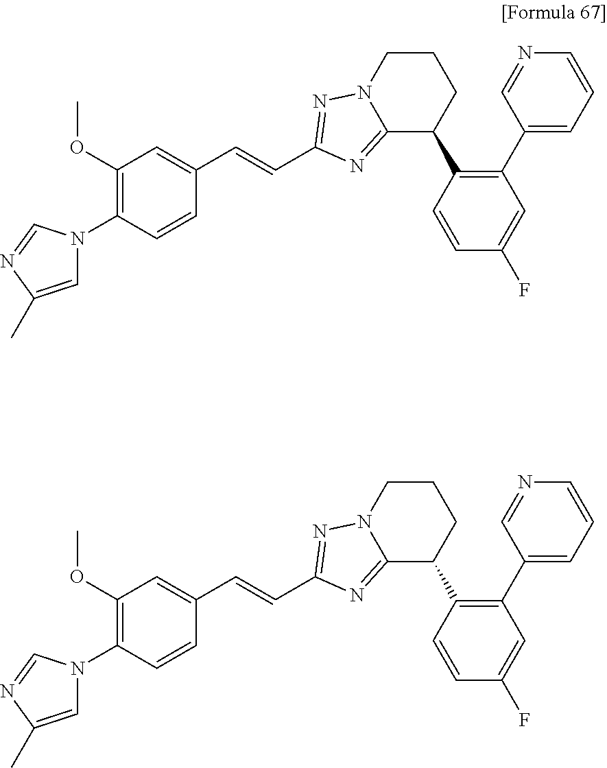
C1=C(C)N=CN1C1=C(OC)C=C(C=CC2=NN3C(=N2)C(C2=C(C4=CC=CN=C4)C=C(F)C=C2)CCC3)C=C1.C1=C(C)N=CN1C1=C(OC)C=C(C=CC2=NN3C(=N2)C(C2=C(C4=CC=CN=C4)C=C(F)C=C2)CCC3)C=C1
